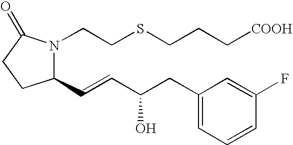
C1(C=CC(CC2=CC=CC(F)=C2)O)N(CCSCCC[COOH])C(=O)CC1
